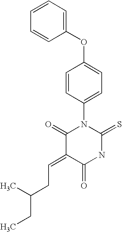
N1C(=S)N(C2=CC=C(OC3=CC=CC=C3)C=C2)C(=O)C(=CCC(CC)C)C1=O
